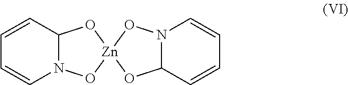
C12N(O[Zn]3(O1)OC1N(O3)C=CC=C1)C=CC=C2
